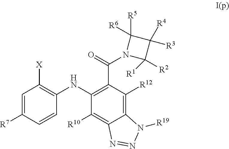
C1=C([R7])C=CC(NC2=C(C(=O)N3C([R2])([R1])C([R3])([R4])C3([R5])[R6])C([R12])=C3C(=C2[R10])N=NN3[R19])=C1[X]
